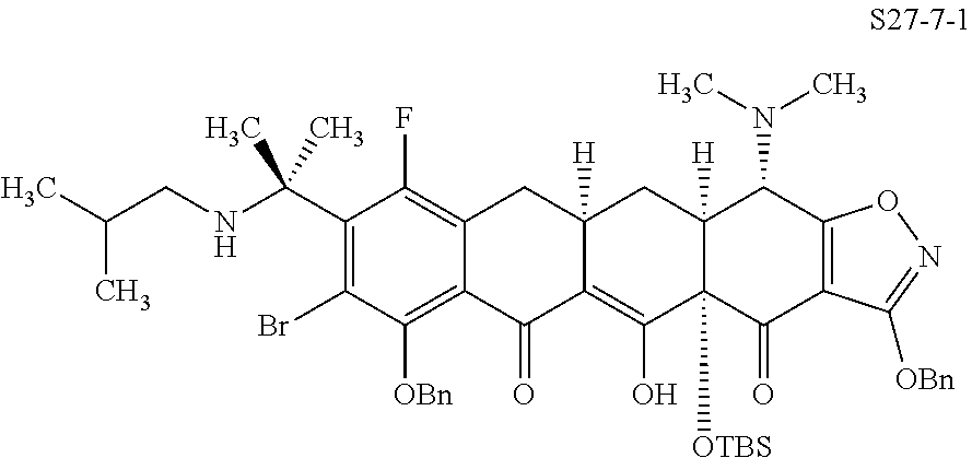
C(NCC(C)C)(C)(C)C1=C(Br)C([OBn])=C2C(=C1F)CC1([H])C(=C(O)C3([OTBS])C([H])(C1)C(N(C)C)C1=C(C3=O)C([OBn])=NO1)C2=O
